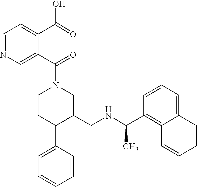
C1CC(C2=CC=CC=C2)C(CNC(C)C2=C3C(=CC=C2)C=CC=C3)CN1C(=O)C1=CN=CC=C1C(=O)O
